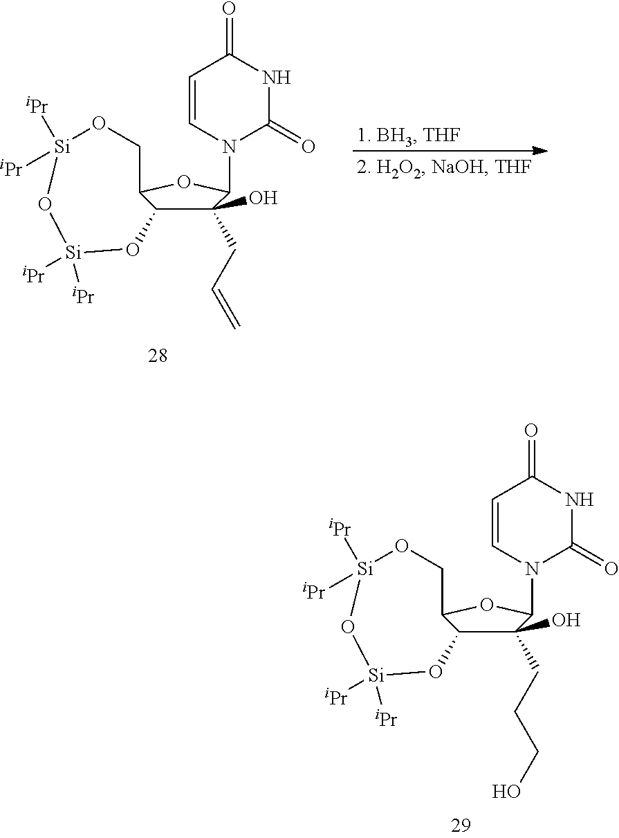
C1(CC=C)(O)C2C(OC1N1C(=O)NC(=O)C=C1)CO[Si]([iPr])([iPr])O[Si]([iPr])([iPr])O2.C1(CCCO)(O)C2C(OC1N1C(=O)NC(=O)C=C1)CO[Si]([iPr])([iPr])O[Si]([iPr])([iPr])O2
